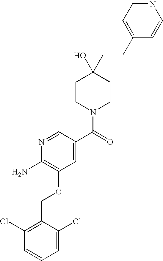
N1=CC=C(CCC2(O)CCN(C(=O)C3=CC(OCC4=C(Cl)C=CC=C4Cl)=C(N)N=C3)CC2)C=C1
